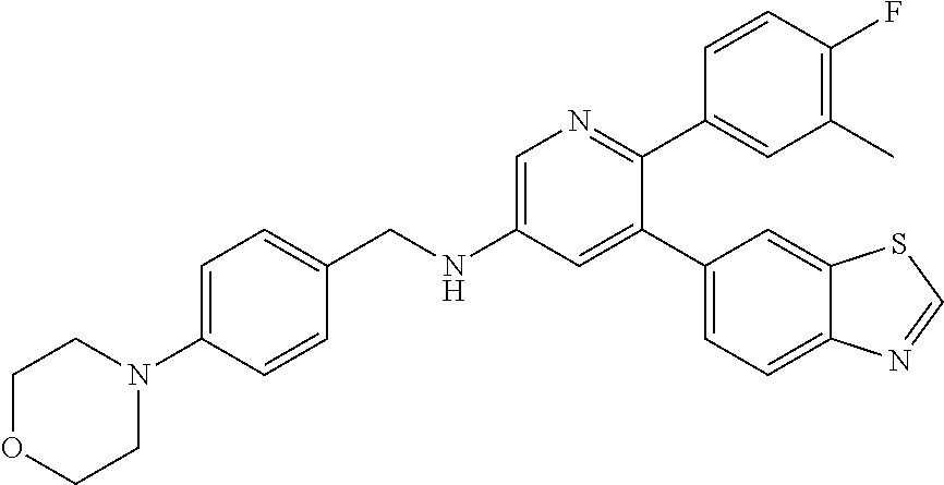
C(NC1=CN=C(C2=CC(C)=C(F)C=C2)C(C2=CC=C3C(=C2)SC=N3)=C1)C1=CC=C(N2CCOCC2)C=C1
